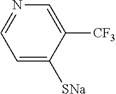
C1=C([SNa])C([CF3])=CN=C1
